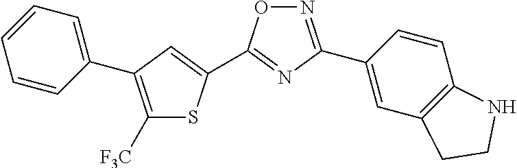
N1=C(C2=CC3=C(C=C2)NCC3)N=C(C2=CC(C3=CC=CC=C3)=C([F3C])S2)O1
